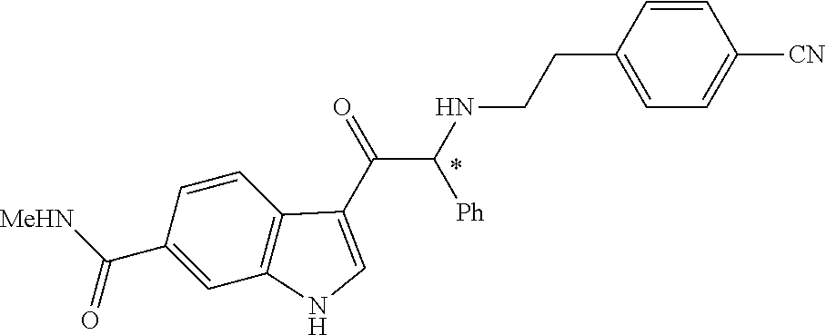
C1(C([MeHN])=O)=CC2=C(C=C1)C(C(=O)C(NCCC1=CC=C([CN])C=C1)[Ph])=CN2
